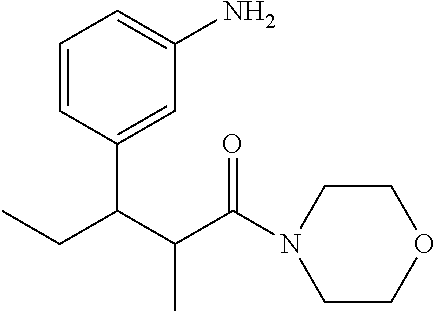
C1=CC(C(C(C(N2CCOCC2)=O)C)CC)=CC(N)=C1
